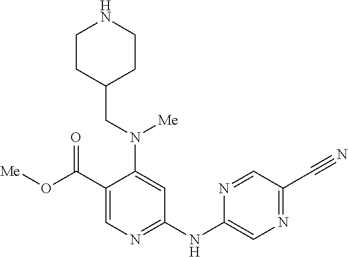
C1(C(O[Me])=O)=CN=C(NC2=CN=C(C#N)C=N2)C=C1N(CC1CCNCC1)[Me]
